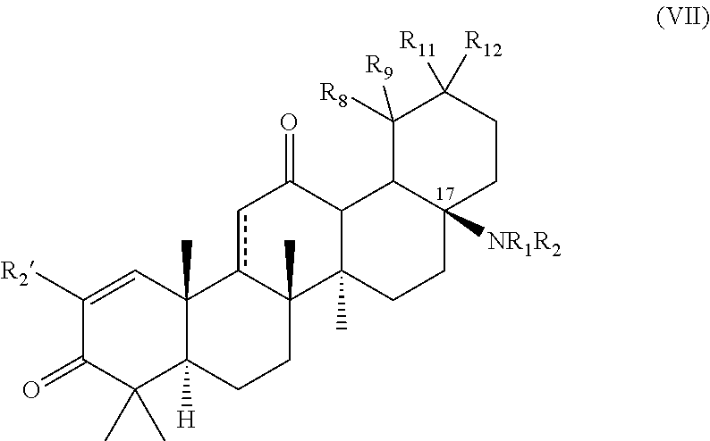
CC1(C)C(=O)C([R2])=CC2(C)c3cC(=O)C4C5C([R8])([R9])C([R11])([R12])CCC5([NR1R2])CCC4(C)C3(C)CCC12[H]
